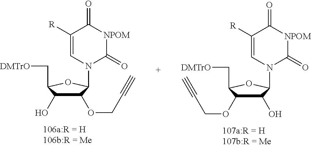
C1(OCC#C)C(O)C(C[DMTrO])OC1N1C(=O)[NPOM]C(=O)C([R])=C1.C1(O)C(OCC#C)C(C[DMTrO])OC1N1C(=O)[NPOM]C(=O)C([R])=C1
